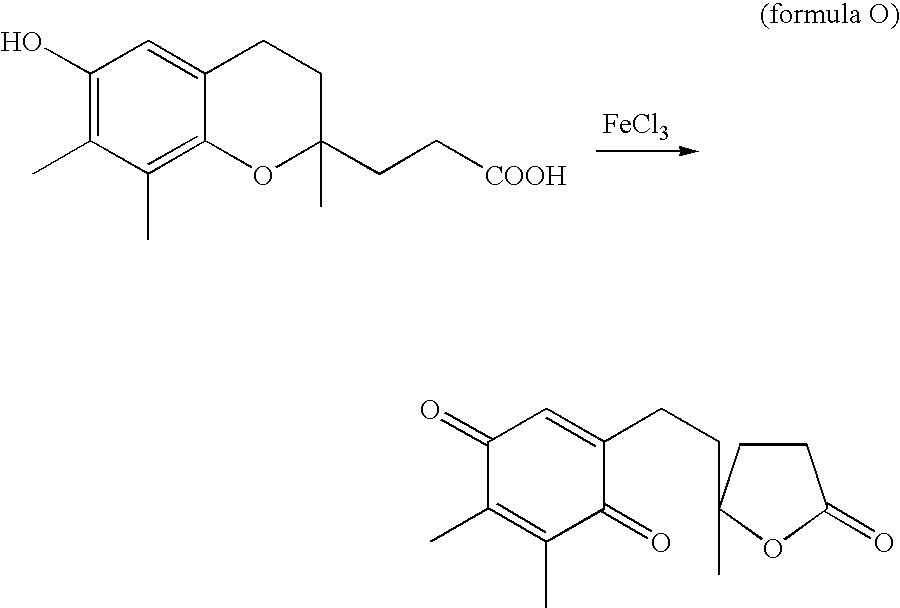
[FeCl3].C1(O)=C(C)C(C)=C2C(=C1)CCC(C)(CC[COOH])O2.C1(=O)C(C)=C(C)C(=O)C(CCC2(C)CCC(=O)O2)=C1
